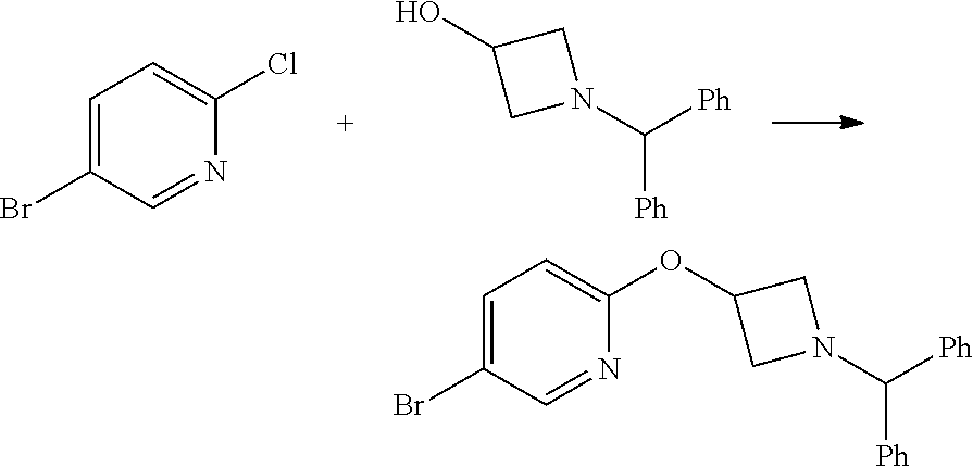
C1=C(Br)C=NC(Cl)=C1.N1(C([Ph])[Ph])CC(O)C1.BrC1=CC=C(OC2CN(C([Ph])[Ph])C2)N=C1
